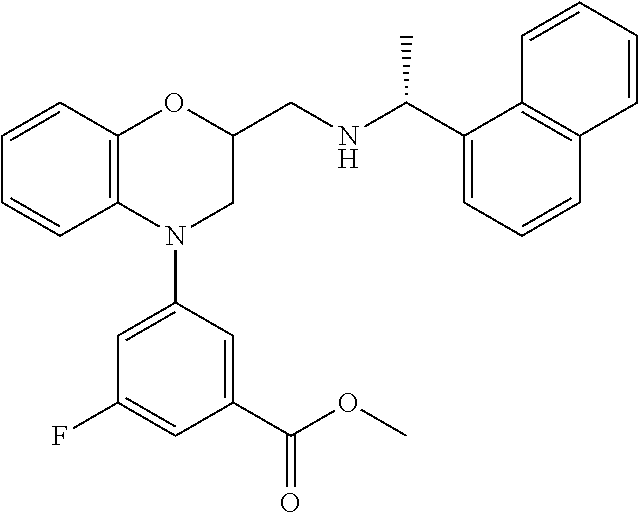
C1=CC2=C(C=C1)N(C1=CC(F)=CC(C(OC)=O)=C1)CC(CNC(C1=CC=CC3=C1C=CC=C3)C)O2
